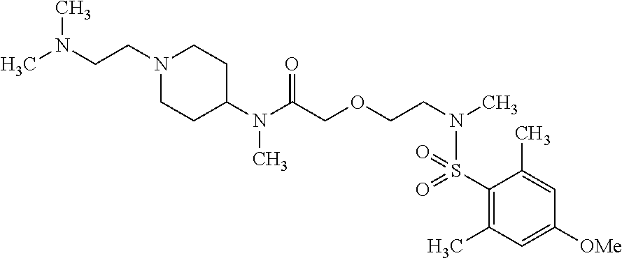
C(COCCN(C)S(C1=C(C)C=C([OMe])C=C1C)(=O)=O)(=O)N(C)C1CCN(CCN(C)C)CC1
